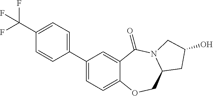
C1(C2=CC=C3C(=C2)C(=O)N2C(CO3)CC(O)C2)=CC=C(C(F)(F)F)C=C1
